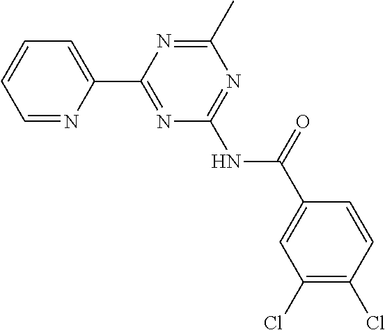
C1=NC(C2=NC(NC(C3=CC(Cl)=C(Cl)C=C3)=O)=NC(C)=N2)=CC=C1
